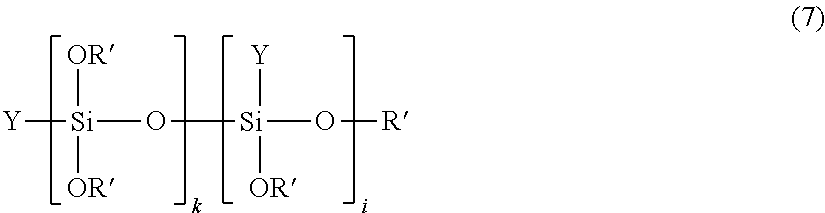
[Si](O[Si]([Y])([OR])O[R])([OR])([Y])[OR]
